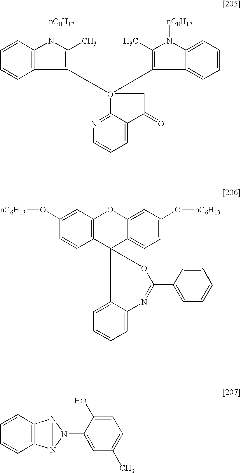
C1(O2(C3=C(C)N([nC8H17])C4=C3C=CC=C4)C3=NC=CC=C3C(=O)C2)=C(C)N([nC8H17])C2=CC=CC=C12.C1(O[nC6H13])=CC2=C(C=C1)C1(C3=CC=C(O[nC6H13])C=C3O2)OC(C2=CC=CC=C2)=NC2=CC=CC=C12.C1=CC2=C(C=C1)N1N(C3=CC(C)=CC=C3O)N21
